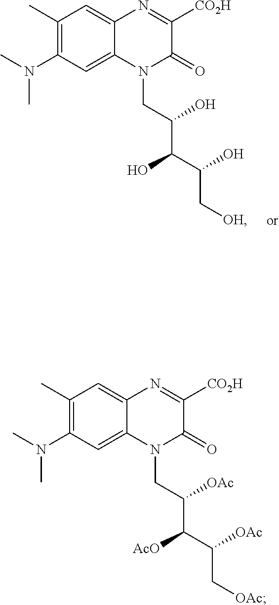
C1(C)=C(N(C)C)C=C2C(=C1)N=C([CO2H])C(=O)N2CC(C(C(O)C[OH])O)O.C1(C)=C(N(C)C)C=C2C(=C1)N=C([CO2H])C(=O)N2CC(C(C([OAc])C[OAc])[AcO])[OAc]
